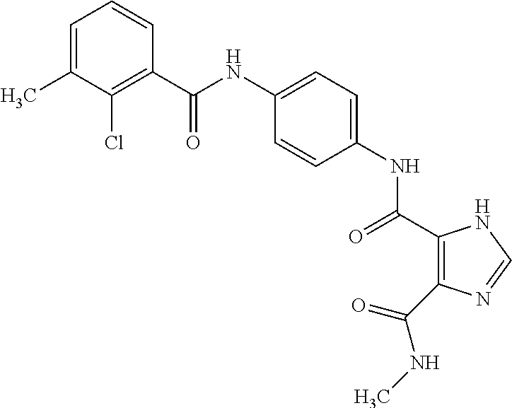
C(NC1=CC=C(NC(=O)C2=C(C(NC)=O)N=CN2)C=C1)(=O)C1=C(Cl)C(C)=CC=C1
